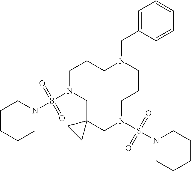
C1N(S(N2CCCCC2)(=O)=O)CC2(CN(S(N3CCCCC3)(=O)=O)CCCN(CC3=CC=CC=C3)CC1)CC2
